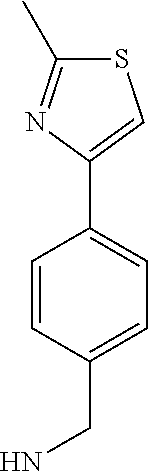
C1(C2=CSC(C)=N2)=CC=C(CN)C=C1
